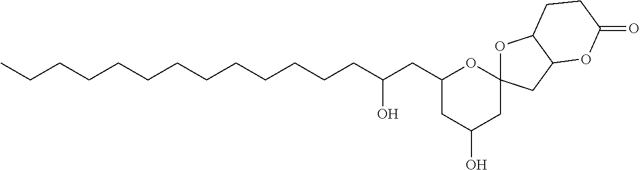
C(CCCCCCCCCCCC(CC1CC(O)CC2(O1)OC1C(C2)OC(=O)CC1)O)C
